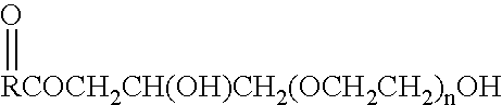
O=[RCOCH2CH(OH)CH2(OCH2CH2)nOH]
